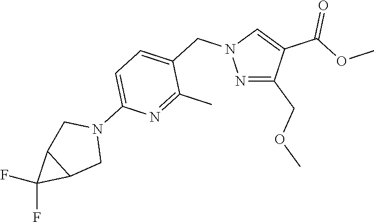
N1=C(COC)C(C(=O)OC)=CN1CC1=CC=C(N2CC3C(C2)C3(F)F)N=C1C
